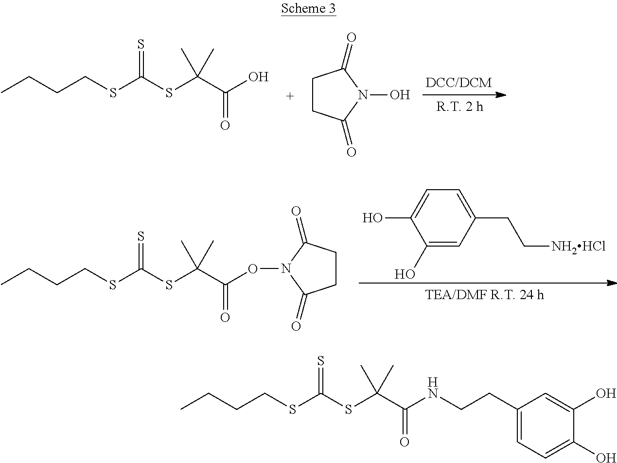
CCCCSC(SC(C(O)=O)(C)C)=S.C1CC(=O)N(O)C1=O.CCCCSC(SC(C(ON1C(=O)CCC1=O)=O)(C)C)=S.C1(O)=CC(CC[NH2HCl])=CC=C1O.CCCCSC(SC(C(NCCC1=CC=C(O)C(O)=C1)=O)(C)C)=S
